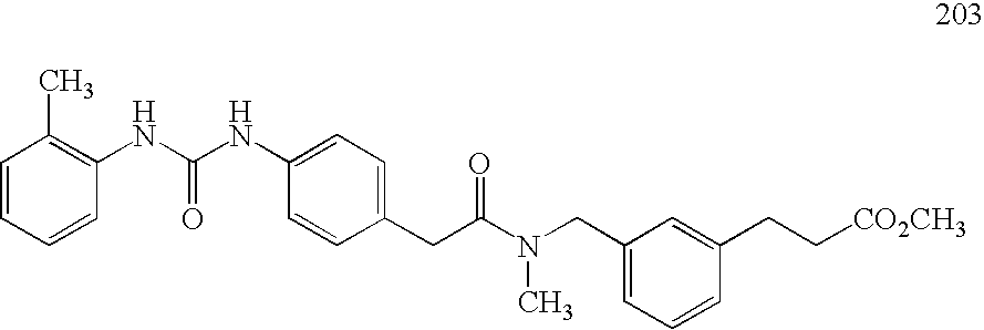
C1=CC=CC(NC(NC2=CC=C(CC(N(CC3=CC=CC(CC[CO2CH3])=C3)C)=O)C=C2)=O)=C1C
